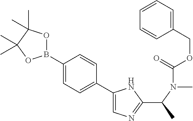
C1(C(C)N(C)C(OCC2=CC=CC=C2)=O)=NC=C(C2=CC=C(B3OC(C)(C)C(C)(C)O3)C=C2)N1
